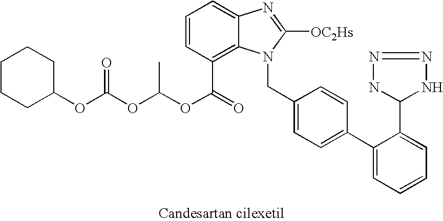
C1CCC(OC(OC(OC(=O)C2=C3C(=CC=C2)N=C([OC2Hs])N3CC2=CC=C(C3=CC=CC=C3C3NN=NN3)C=C2)C)=O)CC1
